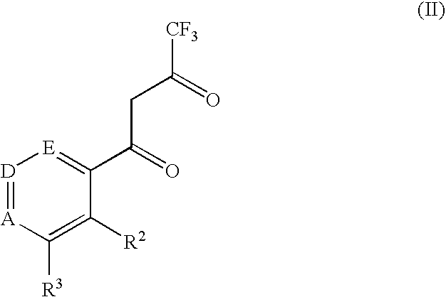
[D]1=[A]C([R3])=C([R2])C(C(CC([CF3])=O)=O)=[E]1
